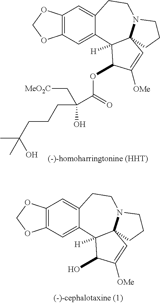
C12=C(C=C3C(=C1)CCN1C4(C3([H])C(OC(=O)C(CCCC(O)(C)C)(O)C[MeO2C])C([OMe])=C4)CCC1)OCO2.C12=C(C=C3C(=C1)CCN1C4(C3([H])C(O)C([OMe])=C4)CCC1)OCO2
